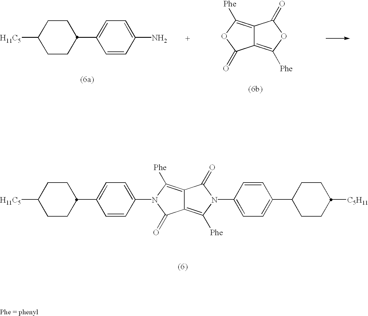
C12=C([Phe])OC(=O)C1=C([Phe])OC2=O.[H11C5]C1CCC(C2=CC=C(N)C=C2)CC1.C12=C([Phe])N(C3=CC=C(C4CCC([H11C5])CC4)C=C3)C(=O)C1=C([Phe])N(C1=CC=C(C3CCC([C5H11])CC3)C=C1)C2=O
